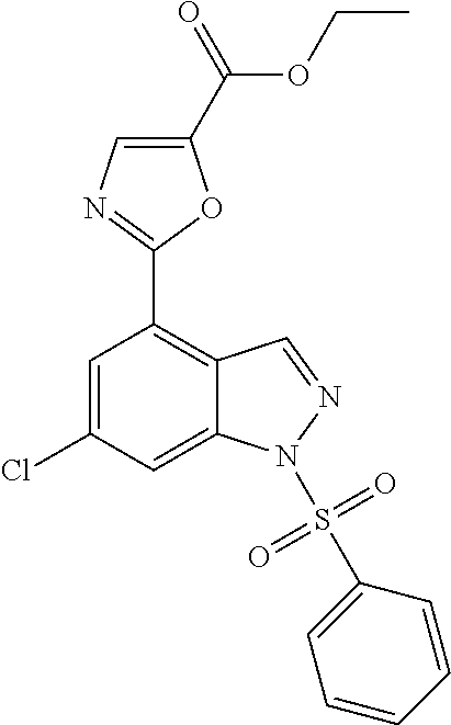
C1(C(OCC)=O)=CN=C(C2=C3C(=CC(Cl)=C2)N(S(=O)(=O)C2=CC=CC=C2)N=C3)O1
